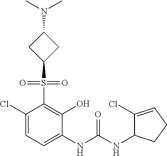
C1(Cl)=CC=C(NC(NC2C(Cl)=CCC2)=O)C(O)=C1S(=O)(=O)C1CC(N(C)C)C1
